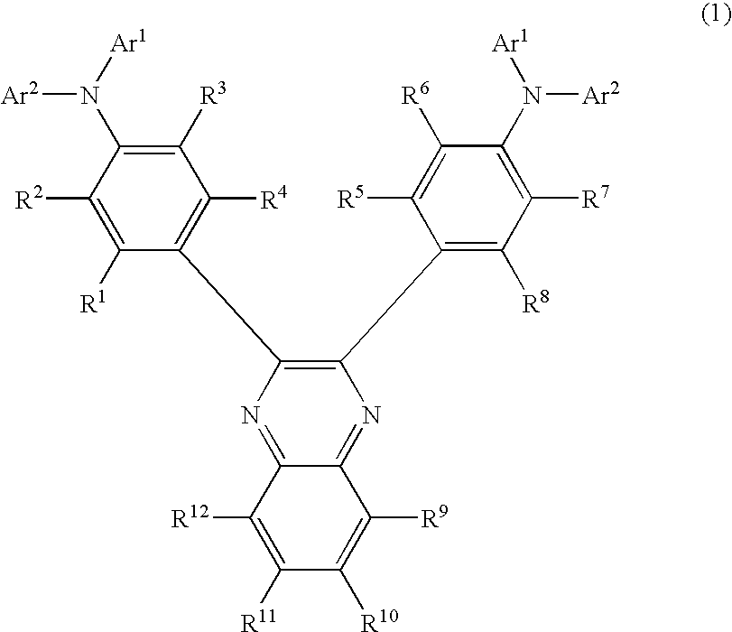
N1=C2C(=NC(C3=C([R8])C([R7])=C(N([Ar2])[Ar1])C([R6])=C3[R5])=C1C1=C([R4])C([R3])=C(N([Ar2])[Ar1])C([R2])=C1[R1])C([R9])=C([R10])C([R11])=C2[R12]
